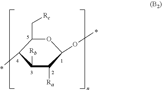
O1C(C[Rc])C(C)C([Rb])C([Ra])C1OC
